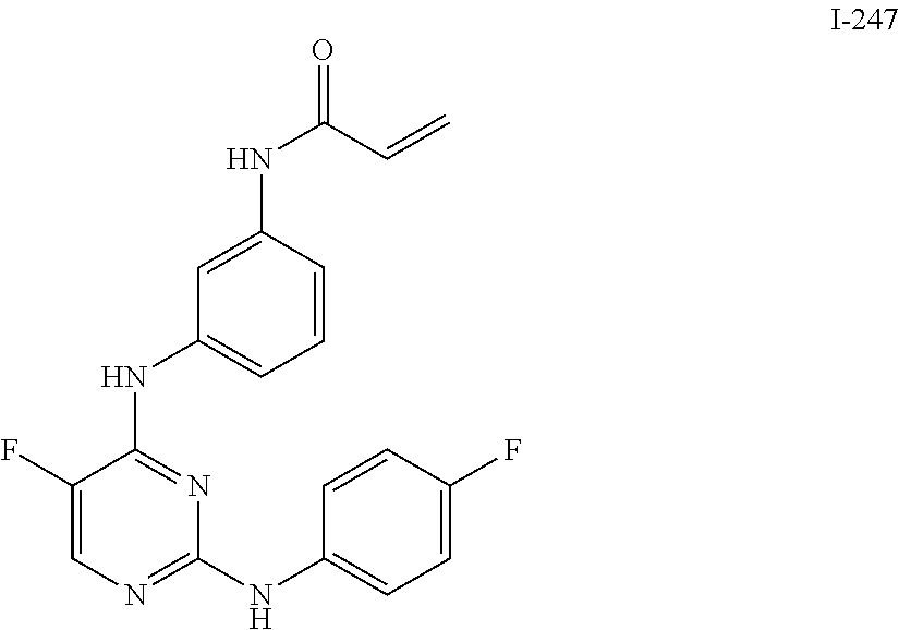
C1(NC(C=C)=O)=CC(NC2=NC(NC3=CC=C(F)C=C3)=NC=C2F)=CC=C1
